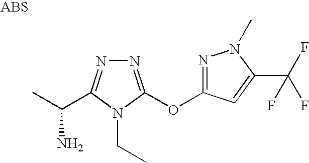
N1=C(OC2=NN(C)C(C(F)(F)F)=C2)N(CC)C(C(C)N)=N1
